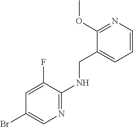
C1(OC)=NC=CC=C1CNC1=NC=C(Br)C=C1F
